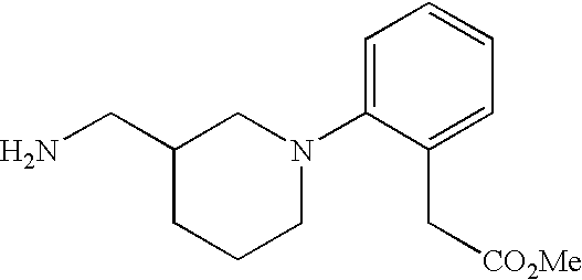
C1(CN)CCCN(C2=CC=CC=C2C[CO2Me])C1
